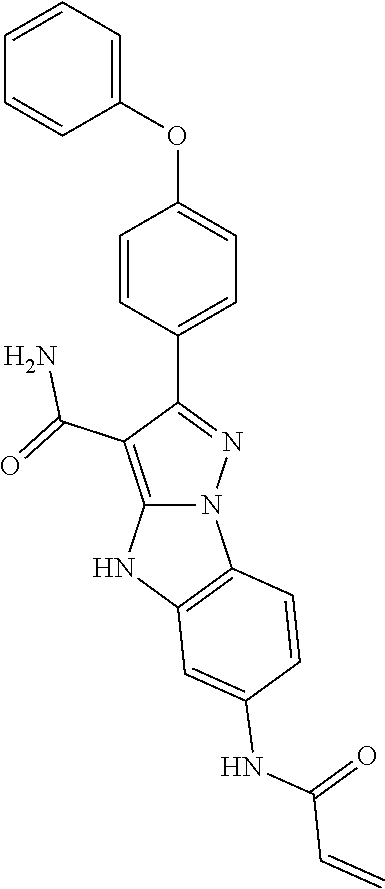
C1=CC(C2=NN3C(=C2C(N)=O)NC2=C3C=CC(NC(=O)C=C)=C2)=CC=C1OC1=CC=CC=C1
